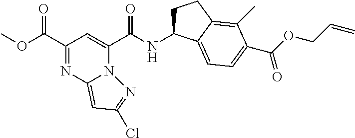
N(C(C1=CC(C(OC)=O)=NC2=CC(Cl)=NN12)=O)C1CCC2=C(C)C(C(OCC=C)=O)=CC=C12
